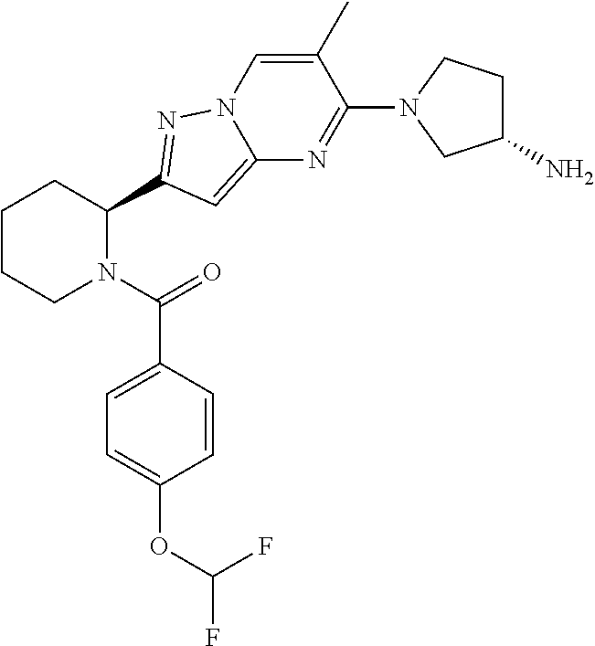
C1CCN(C(=O)C2=CC=C(OC(F)F)C=C2)C(C2=NN3C(=C2)N=C(N2CC(N)CC2)C(C)=C3)C1
